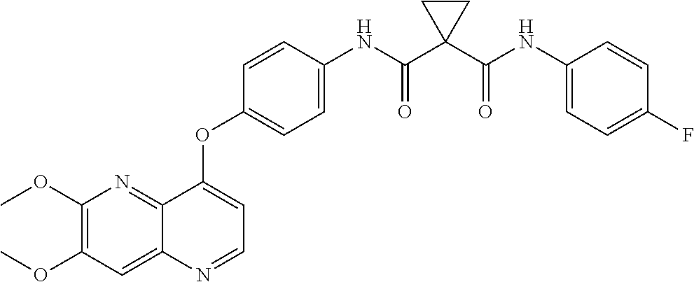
C12=NC(OC)=C(OC)C=C1N=CC=C2OC1=CC=C(NC(C2(C(NC3=CC=C(F)C=C3)=O)CC2)=O)C=C1
